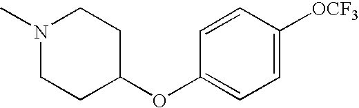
N1(C)CCC(OC2=CC=C([OCF3])C=C2)CC1
